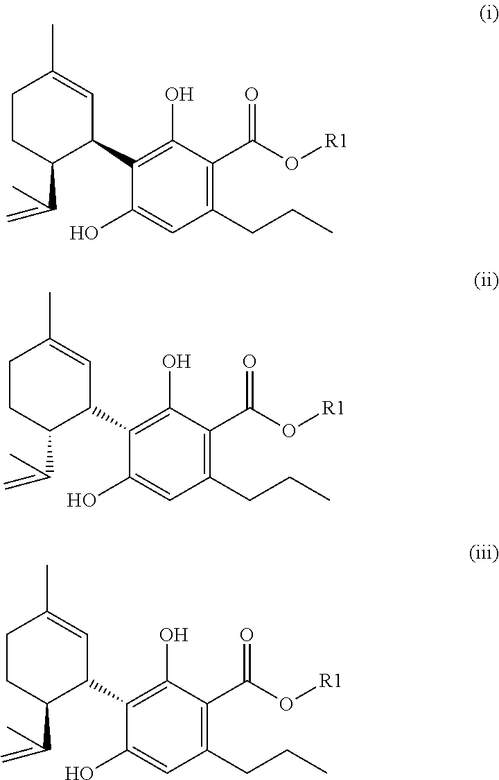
C1CC(C(C)=C)C(C2=C(O)C(C(O[R1])=O)=C(CCC)C=C2O)C=C1C.C1CC(C(C)=C)C(C2=C(O)C(C(O[R1])=O)=C(CCC)C=C2O)C=C1C.C1CC(C(C)=C)C(C2=C(O)C(C(O[R1])=O)=C(CCC)C=C2O)C=C1C
